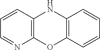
C1=CC2=C(N=C1)OC1=C(N2)C=CC=C1
